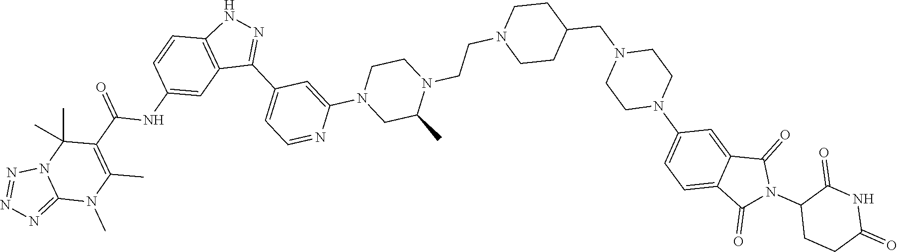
C12=NN=NN1C(C)(C)C(C(=O)NC1=CC3=C(C=C1)NN=C3C1=CC=NC(N3CC(C)N(CCN4CCC(CN5CCN(C6=CC=C7C(=C6)C(=O)N(C6CCC(=O)NC6=O)C7=O)CC5)CC4)CC3)=C1)=C(C)N2C
